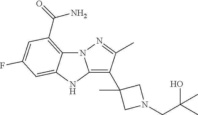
N12C3=C(C(N)=O)C=C(F)C=C3NC1=C(C1(C)CN(CC(C)(C)O)C1)C(C)=N2
